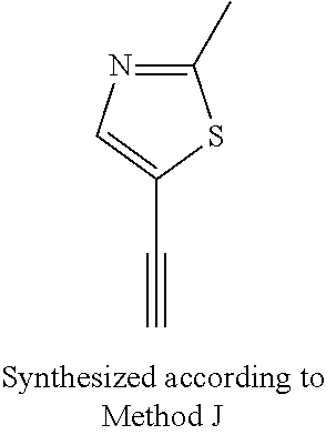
C1(C)=NC=C(C#C)S1
